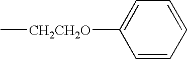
C1=C([CH2CH2O]C)C=CC=C1
